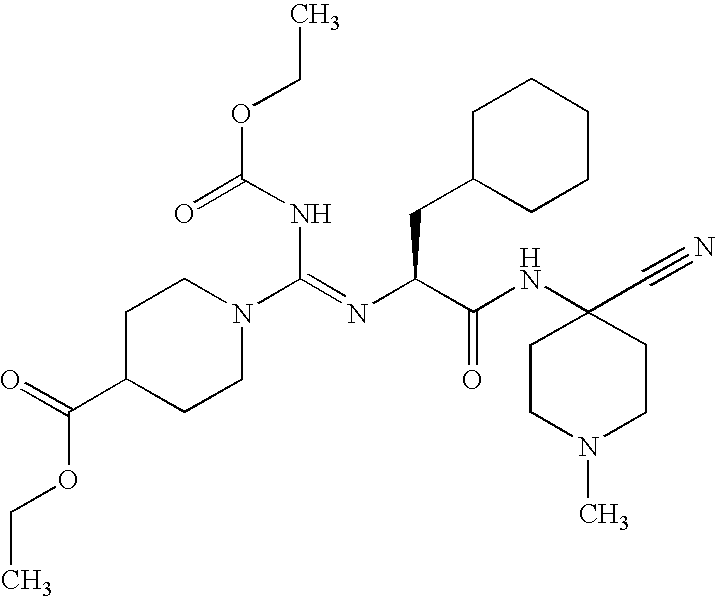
C1C(C(=O)OCC)CCN(C(=NC(C(NC2(C#N)CCN(C)CC2)=O)CC2CCCCC2)NC(=O)OCC)C1
